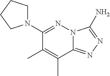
N12C(=NN=C1N)C(C)=C(C)C(N1CCCC1)=N2
